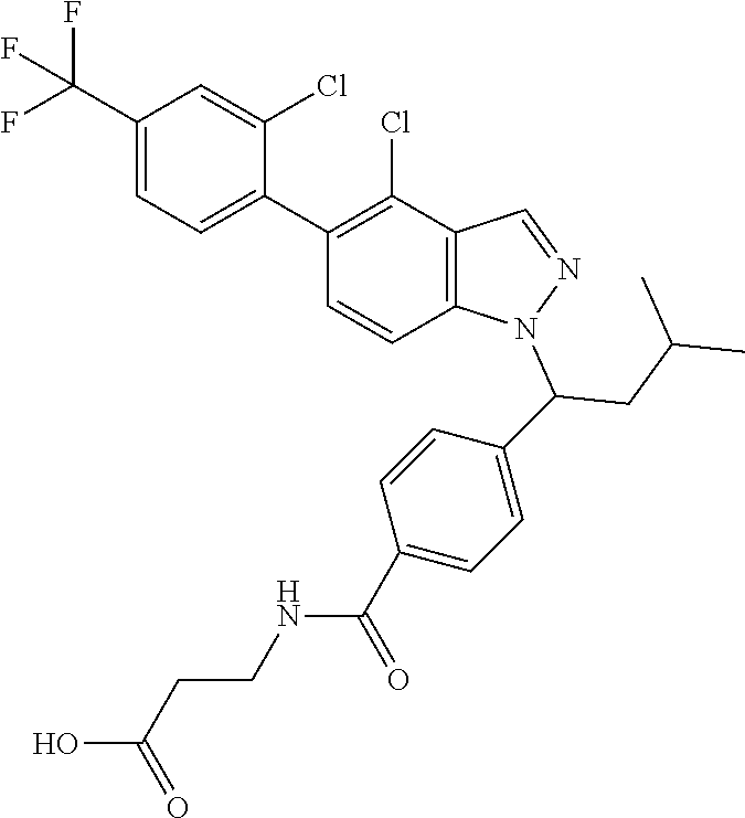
C1(C(F)(F)F)=CC=C(C2=C(Cl)C3=C(C=C2)N(C(CC(C)C)C2=CC=C(C(NCCC(O)=O)=O)C=C2)N=C3)C(Cl)=C1
